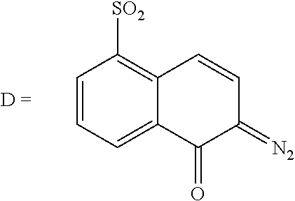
C1=CC=C2C(=C1[SO2])C=CC(=[N2])C2=O
